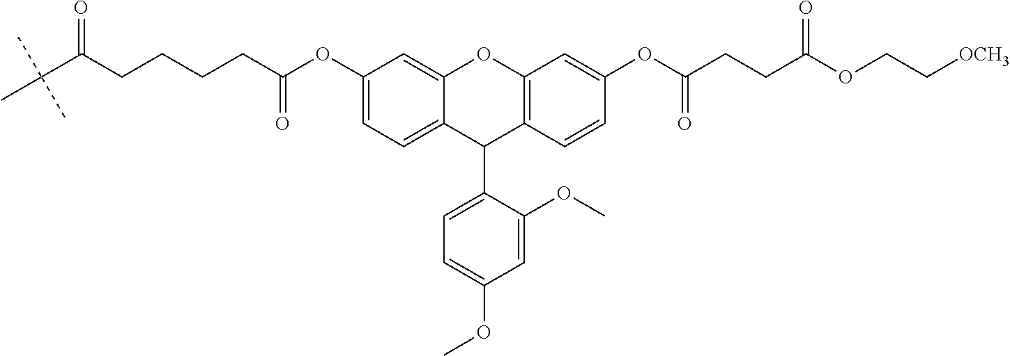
C(C(CCCCC(OC1=CC=C2C(=C1)OC1=C(C2C2=CC=C(OC)C=C2OC)C=CC(OC(CCC(OCC[OCH3])=O)=O)=C1)=O)=O)(C)(C)C
